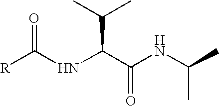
N(C(C(NC(C)C)=O)C(C)C)C([R])=O
